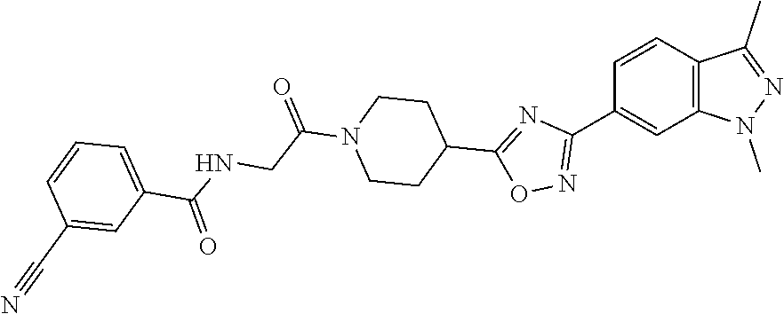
C12=C(N(C)N=C1C)C=C(C1=NOC(C3CCN(C(CNC(=O)C4=CC=CC(C#N)=C4)=O)CC3)=N1)C=C2
